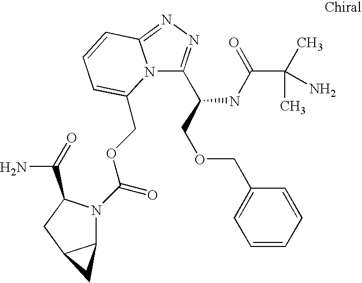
C(OCC1=CC=CC2=NN=C(C(COCC3=CC=CC=C3)NC(C(C)(C)N)=O)N21)(=O)N1C2C(CC1C(=O)N)C2
